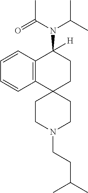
C12=C(C=CC=C1)C(N(C(C)C)C(C)=O)([H])CCC21CCN(CCC(C)C)CC1
